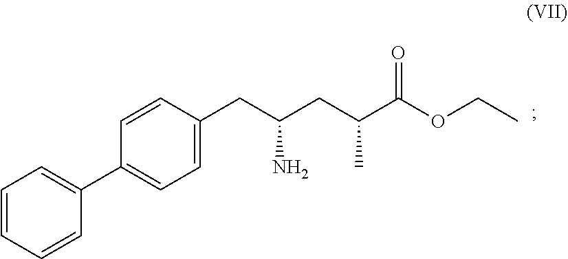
C1=CC=CC(C2=CC=C(CC(CC(C(OCC)=O)C)N)C=C2)=C1
